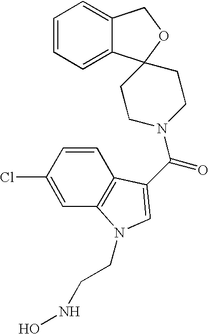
C1=CC=C2C(=C1)COC21CCN(C(=O)C2=CN(CCNO)C3=C2C=CC(Cl)=C3)CC1
